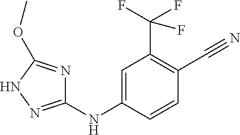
C1(NC2=CC(C(F)(F)F)=C(C#N)C=C2)=NNC(OC)=N1
